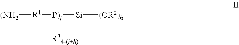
[(NH2][R1][P)j]([Si][(OR2)h])[R34-(j+h)]
